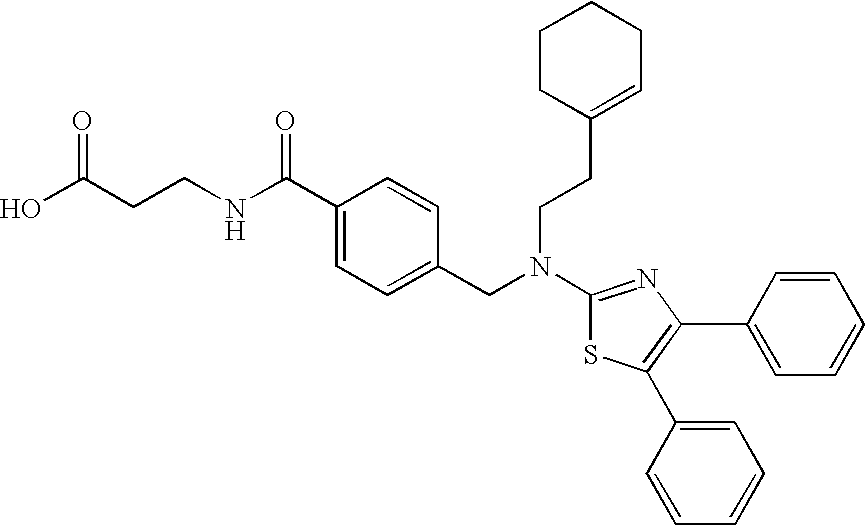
N(C1=NC(C2=CC=CC=C2)=C(C2=CC=CC=C2)S1)(CC1=CC=C(C(NCCC(O)=O)=O)C=C1)CCC1=CCCCC1
